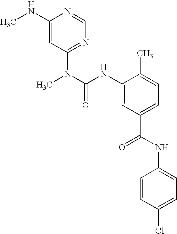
C1(NC)=CC(N(C)C(NC2=CC(C(=O)NC3=CC=C(Cl)C=C3)=CC=C2C)=O)=NC=N1
